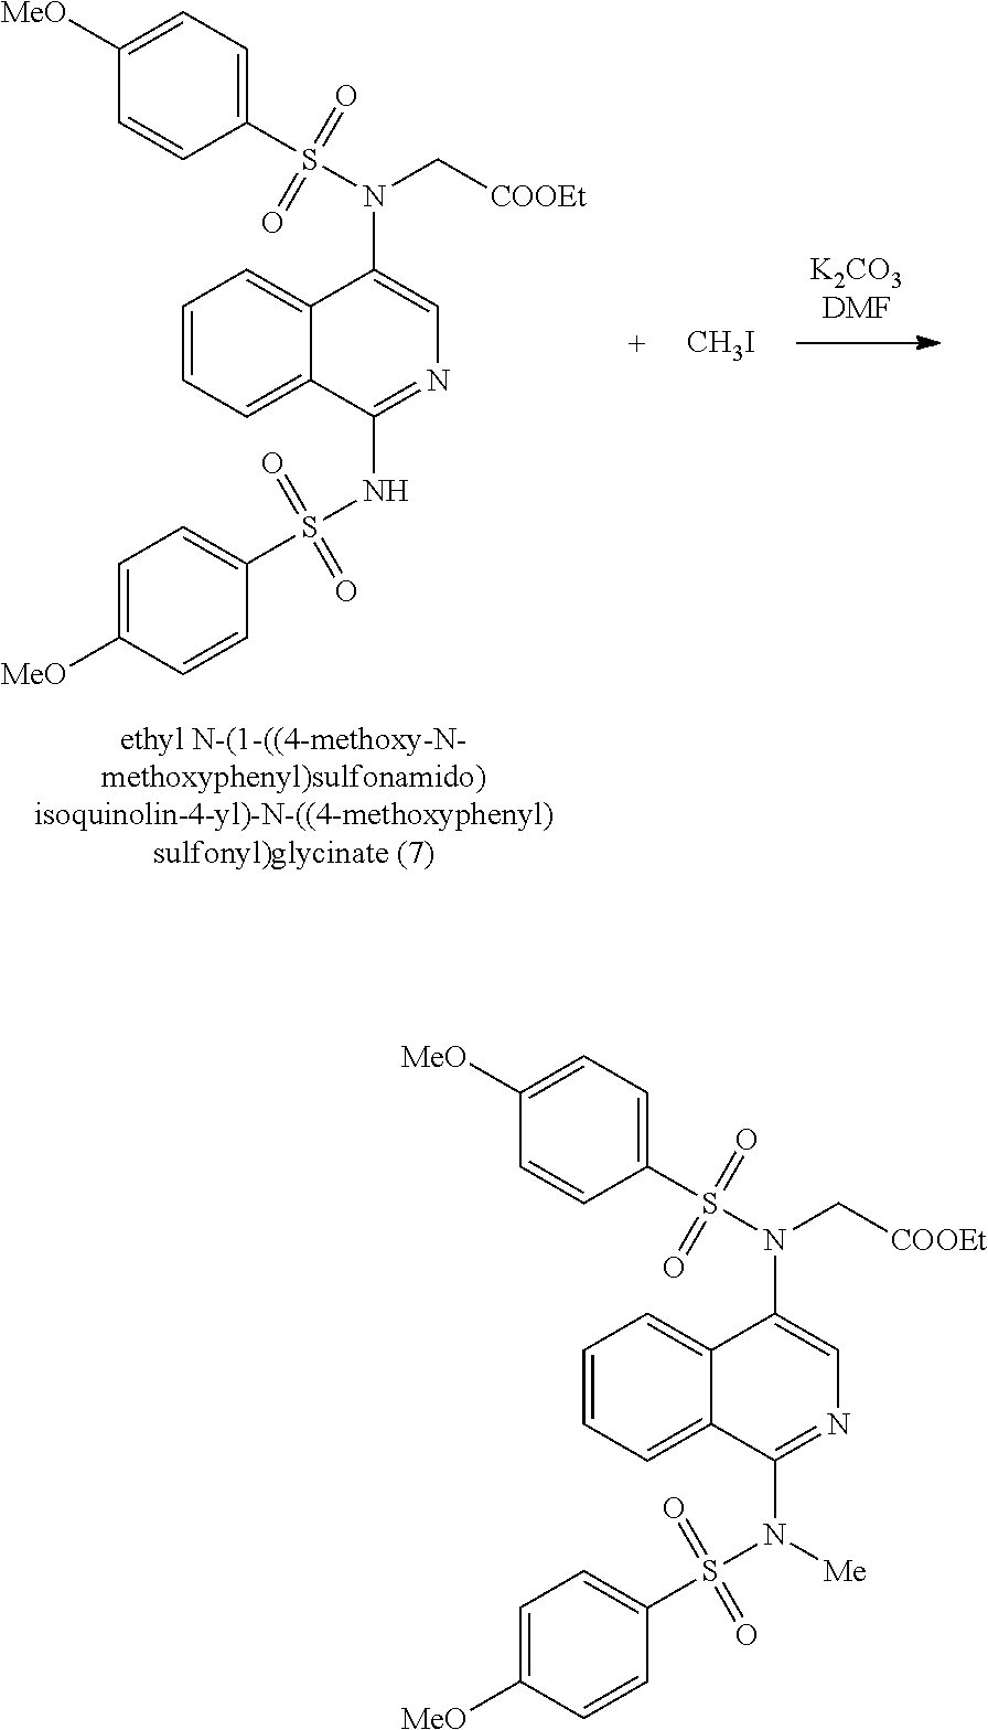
C1=CC=C2C(=C1)C(N(S(C1=CC=C([MeO])C=C1)(=O)=O)C[COOEt])=CN=C2N(S(C1=CC=C([MeO])C=C1)(=O)=O)[Me].C1=CC=C2C(=C1)C(N(S(C1=CC=C([MeO])C=C1)(=O)=O)C[COOEt])=CN=C2NS(C1=CC=C([MeO])C=C1)(=O)=O.[CH3I]
